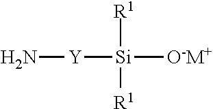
N[Y][Si]([O-M+])([R1])[R1]
